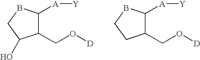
C1(CO[D])C([A][Y])BCC1O.C1(CO[D])C([A][Y])BCC1
